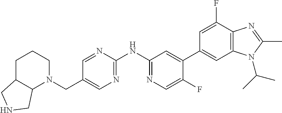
C1C2C(N(CC3=CN=C(NC4=NC=C(F)C(C5=CC6=C(C(F)=C5)N=C(C)N6C(C)C)=C4)N=C3)CC1)CNC2
